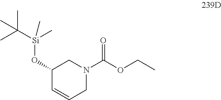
C1(O[Si](C(C)(C)C)(C)C)C=CCN(C(OCC)=O)C1
